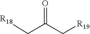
[R18]CC(C[R19])=O
